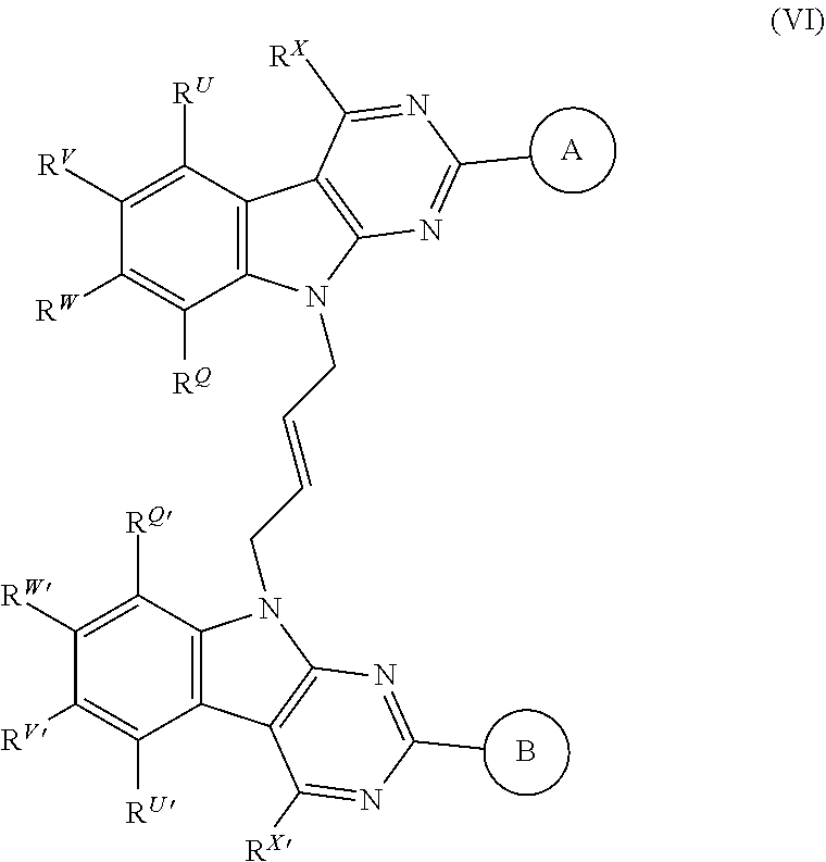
[A].C1([RU])=C([RV])C([RW])=C([RQ])C2=C1C1=C(N2CC=CCN2C3=C(C([RU])=C([RV])C([RW])=C3[RQ])C3=C2N=C(C)N=C3[RX])N=C(C)N=C1[RX].B
